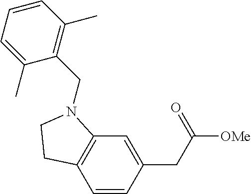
C1=CC(CC([OMe])=O)=CC2=C1CCN2CC1=C(C)C=CC=C1C
